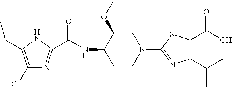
C1(Cl)=C(CC)NC(C(NC2CCN(C3=NC(C(C)C)=C(C(O)=O)S3)CC2OC)=O)=N1
